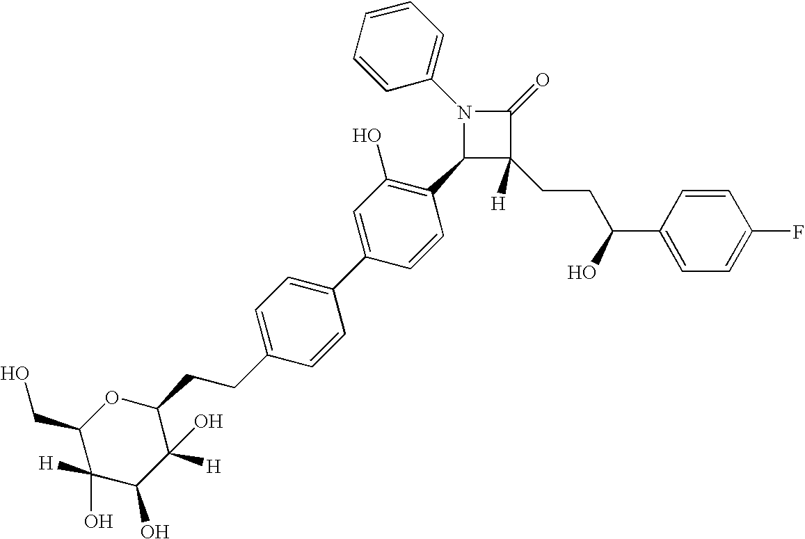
N1(C2=CC=CC=C2)C(C2=C(O)C=C(C3=CC=C(CCC4OC(CO)C(O)([H])C(O)C4([H])O)C=C3)C=C2)C(CCC(C2=CC=C(F)C=C2)O)([H])C1=O
